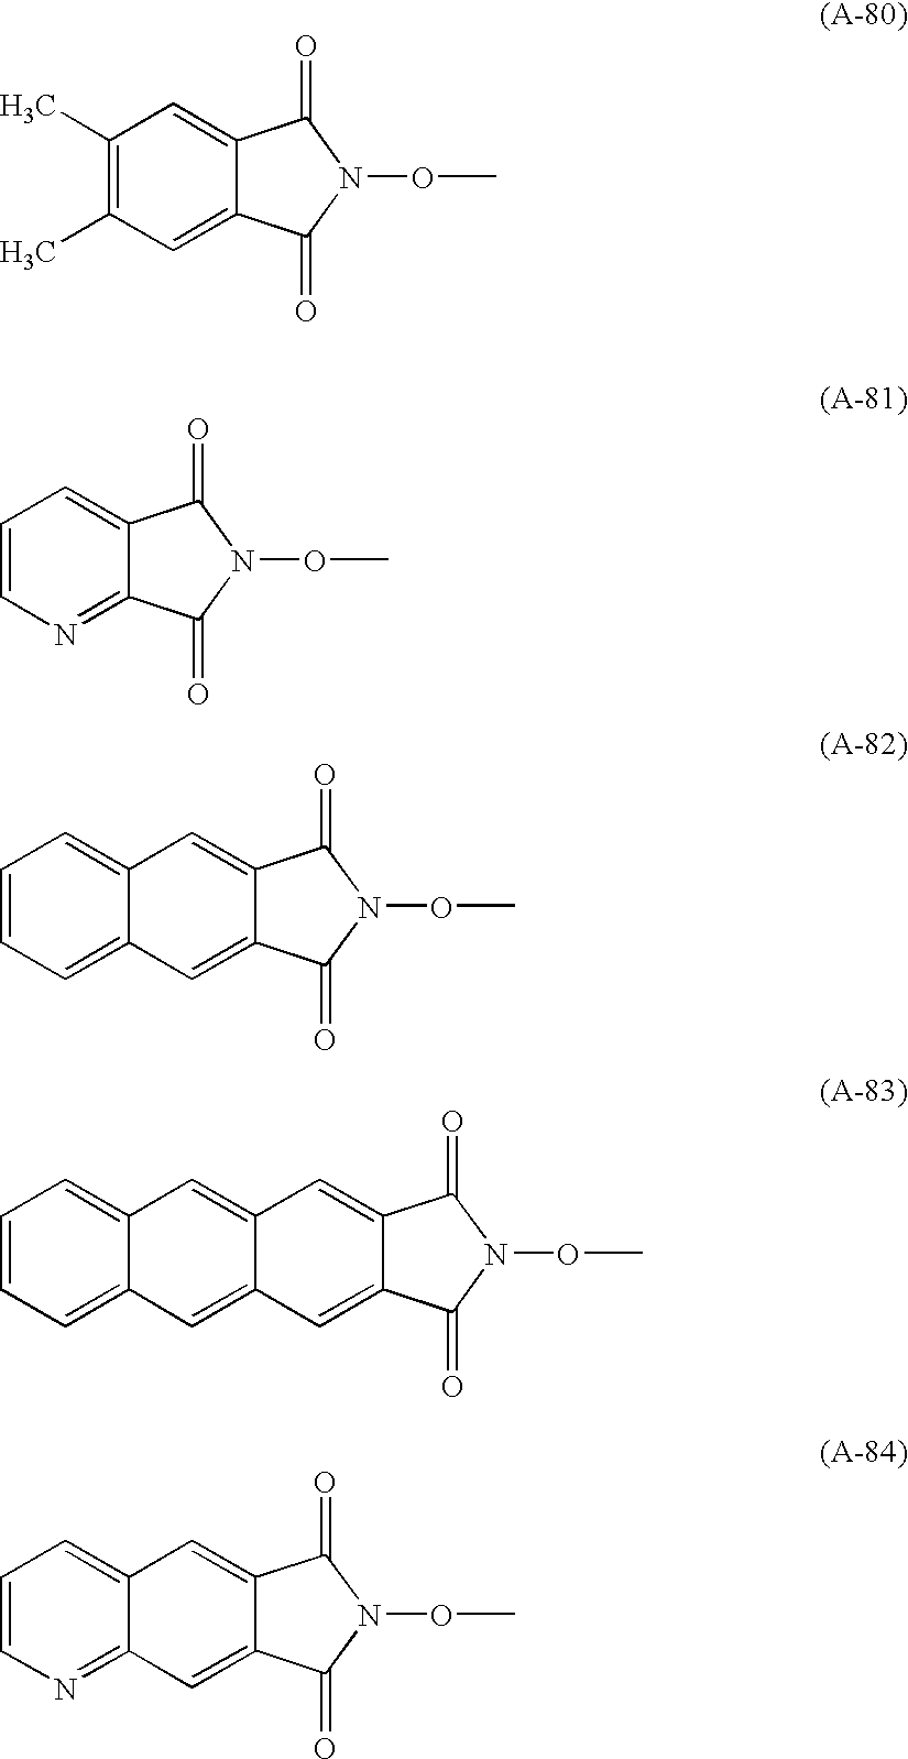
C1(C)=C(C)C=C2C(=C1)C(=O)N(OC)C2=O.C1=CN=C2C(=C1)C(=O)N(OC)C2=O.C12=CC=CC=C1C=C1C(=C2)C(=O)N(OC)C1=O.C12=CC3=CC=CC=C3C=C1C=C1C(=C2)C(=O)N(OC)C1=O.C12=CC=CN=C1C=C1C(=C2)C(=O)N(OC)C1=O
